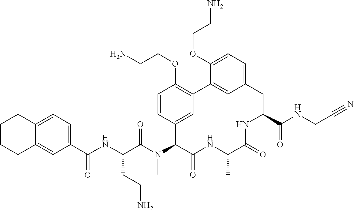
C(C(N(C1C(=O)NC(C)C(=O)NC(C(NCC#N)=O)CC2=CC=C(OCCN)C(=C2)C2=C(OCCN)C=CC1=C2)C)=O)(NC(C1=CC=C2C(=C1)CCCC2)=O)CCN
